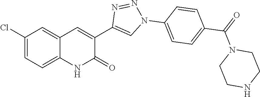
C12=CC=C(Cl)C=C1C=C(C1=CN(C3=CC=C(C(N4CCNCC4)=O)C=C3)N=N1)C(=O)N2
